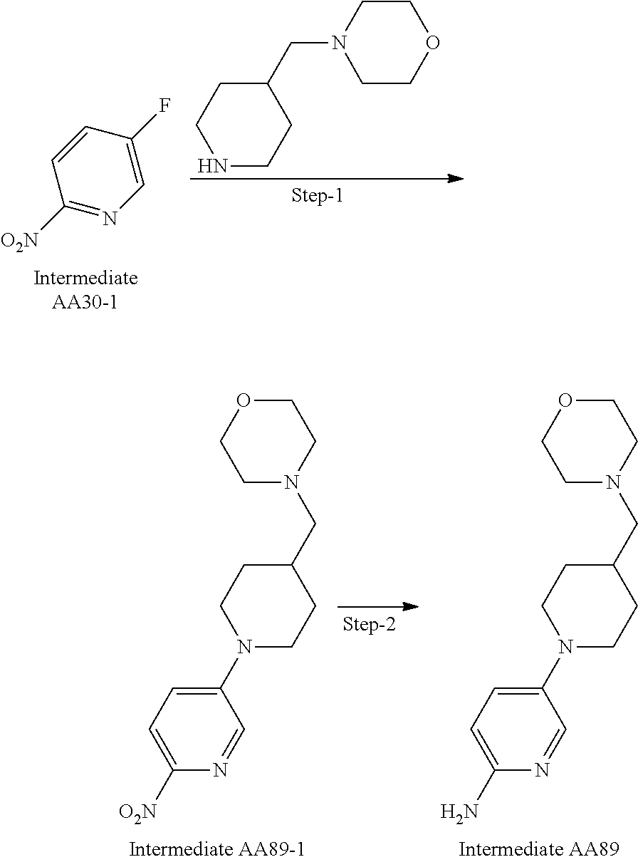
C1CNCCC1CN1CCOCC1.C1([O2N])=NC=C(F)C=C1.C1(N2CCC(CN3CCOCC3)CC2)=CC=C([O2N])N=C1.C1(N2CCC(CN3CCOCC3)CC2)=CC=C(N)N=C1
